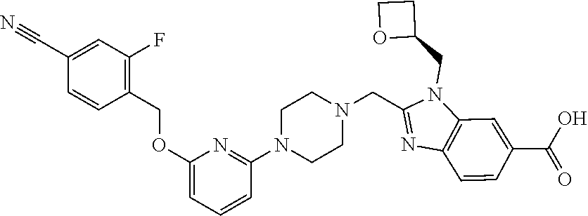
C1(COC2=CC=CC(N3CCN(CC4=NC5=C(N4CC4CCO4)C=C(C(O)=O)C=C5)CC3)=N2)=C(F)C=C(C#N)C=C1
